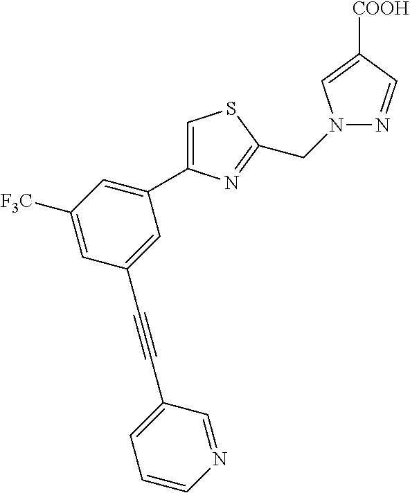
C(C1=NC(C2=CC([F3C])=CC(C#CC3=CC=CN=C3)=C2)=CS1)N1C=C([COOH])C=N1
